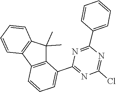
C1(C2=CC=CC3=C2C(C)(C)C2=C3C=CC=C2)=NC(Cl)=NC(C2=CC=CC=C2)=N1
